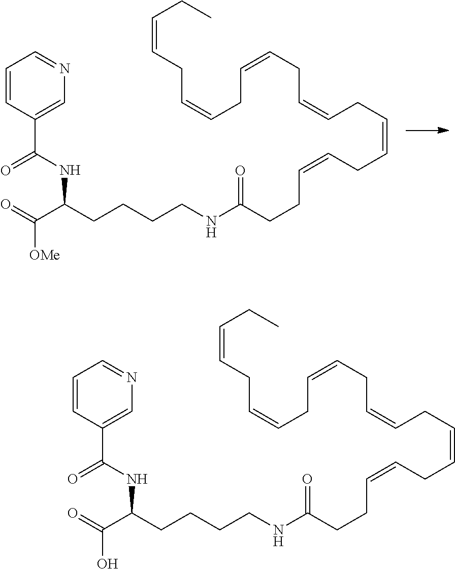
C1=CC(C(=O)NC(CCCCNC(CCC=CCC=CCC=CCC=CCC=CCC=CCC)=O)C(=O)[OMe])=CN=C1.C1=CC(C(=O)NC(CCCCNC(CCC=CCC=CCC=CCC=CCC=CCC=CCC)=O)C(=O)O)=CN=C1
